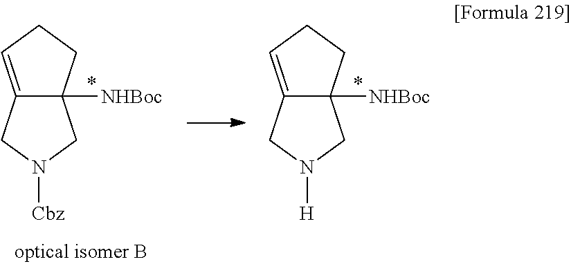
C12([NHBoc])C(=CCC1)CN([Cbz])C2.C12([NHBoc])C(=CCC1)CN([H])C2
